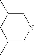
C1(C)CNCC(C)C1
